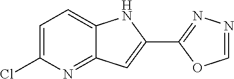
C1=C(Cl)N=C2C(=C1)NC(C1=NN=CO1)=C2
